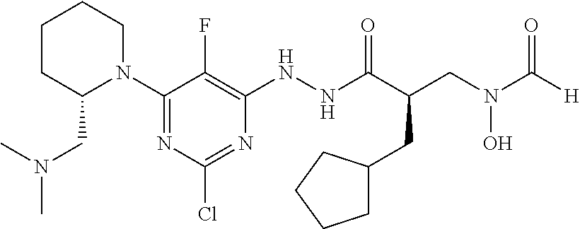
C1CC(CN(C)C)N(C2=NC(Cl)=NC(NNC(C(CN(C([H])=O)O)CC3CCCC3)=O)=C2F)CC1
